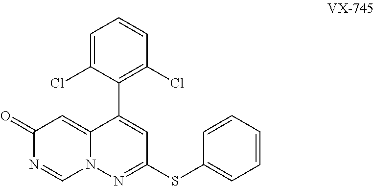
C1(=O)N=CN2C(=C1)C(C1=C(Cl)C=CC=C1Cl)=CC(SC1=CC=CC=C1)=N2
